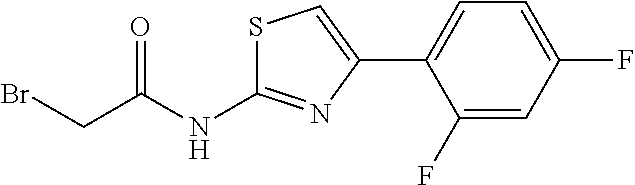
C1(F)=CC(F)=CC=C1C1=CSC(NC(CBr)=O)=N1
